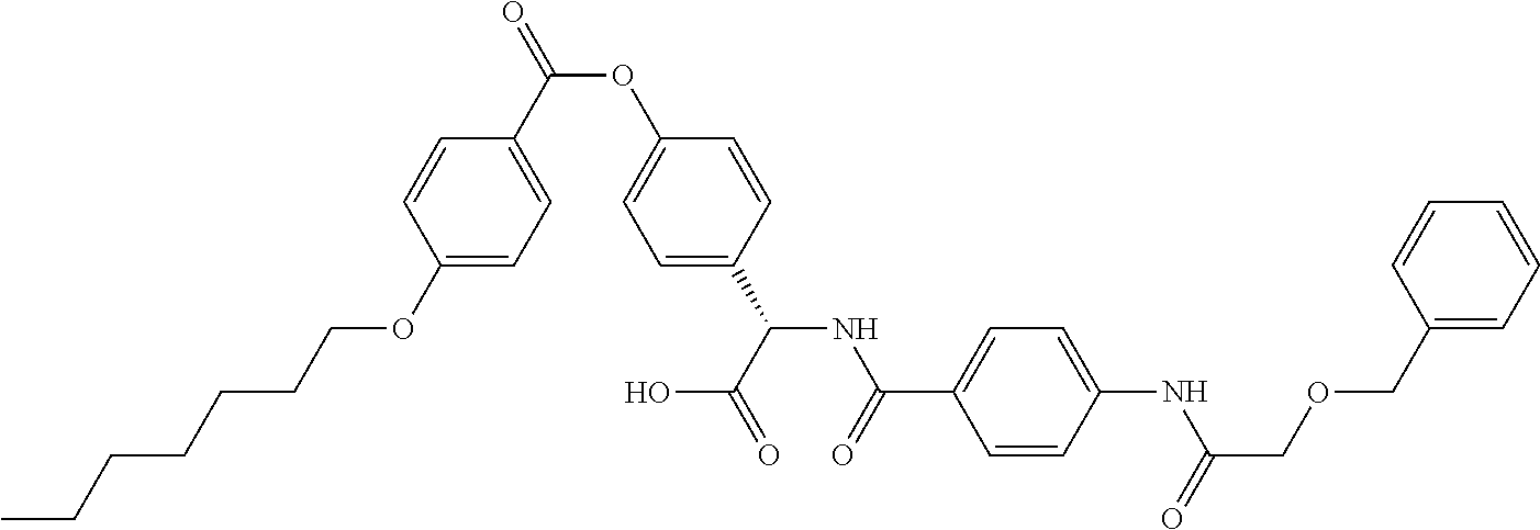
C1(OCCCCCCC)=CC=C(C(=O)OC2=CC=C(C(C(=O)O)NC(C3=CC=C(NC(COCC4=CC=CC=C4)=O)C=C3)=O)C=C2)C=C1
